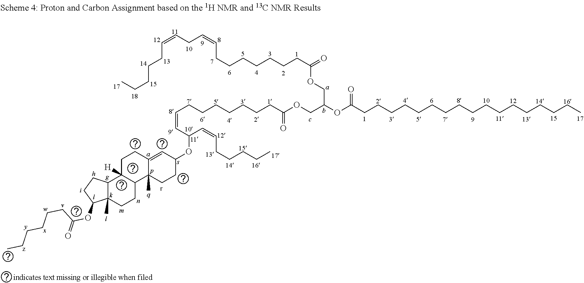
C12C(C)(CCC3C1([H])CCC1=CC(OC(C=CCCCCCCCC(OCC(OC(CCCCCCCCCCCCCCCCC)=O)COC(CCCCCCCC=CCC=CCCCCC)=O)=O)C=CCCCCC)CCC31C)C(OC(CCCCCC)=O)CC2
